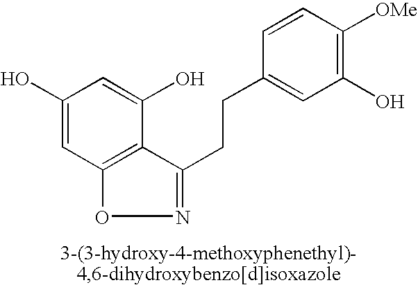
C1(O)=CC2=C(C(O)=C1)C(CCC1=CC(O)=C([OMe])C=C1)=NO2
